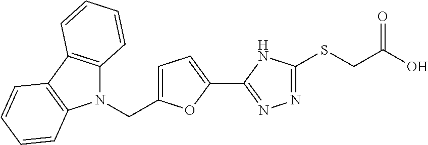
C1=C(CN2C3=C(C4=C2C=CC=C4)C=CC=C3)OC(C2=NN=C(SCC(O)=O)N2)=C1
